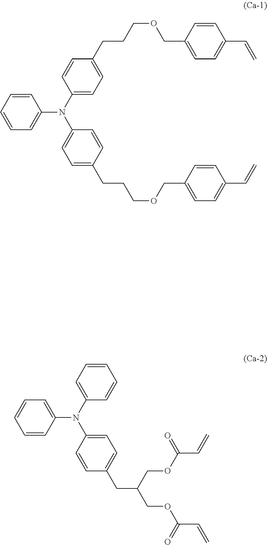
C1(N(C2=CC=C(CCCOCC3=CC=C(C=C)C=C3)C=C2)C2=CC=C(CCCOCC3=CC=C(C=C)C=C3)C=C2)=CC=CC=C1.C1(N(C2=CC=CC=C2)C2=CC=C(CC(COC(C=C)=O)COC(C=C)=O)C=C2)=CC=CC=C1
